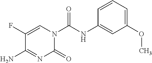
C1=CC(NC(N2C(=O)N=C(N)C(F)=C2)=O)=CC(OC)=C1
